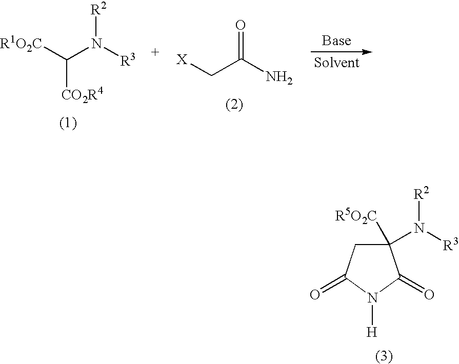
C1([R5O2C])(N([R3])[R2])CC(=O)N([H])C1=O.C([CO2R4])([R1O2C])N([R3])[R2].[X]CC(N)=O
